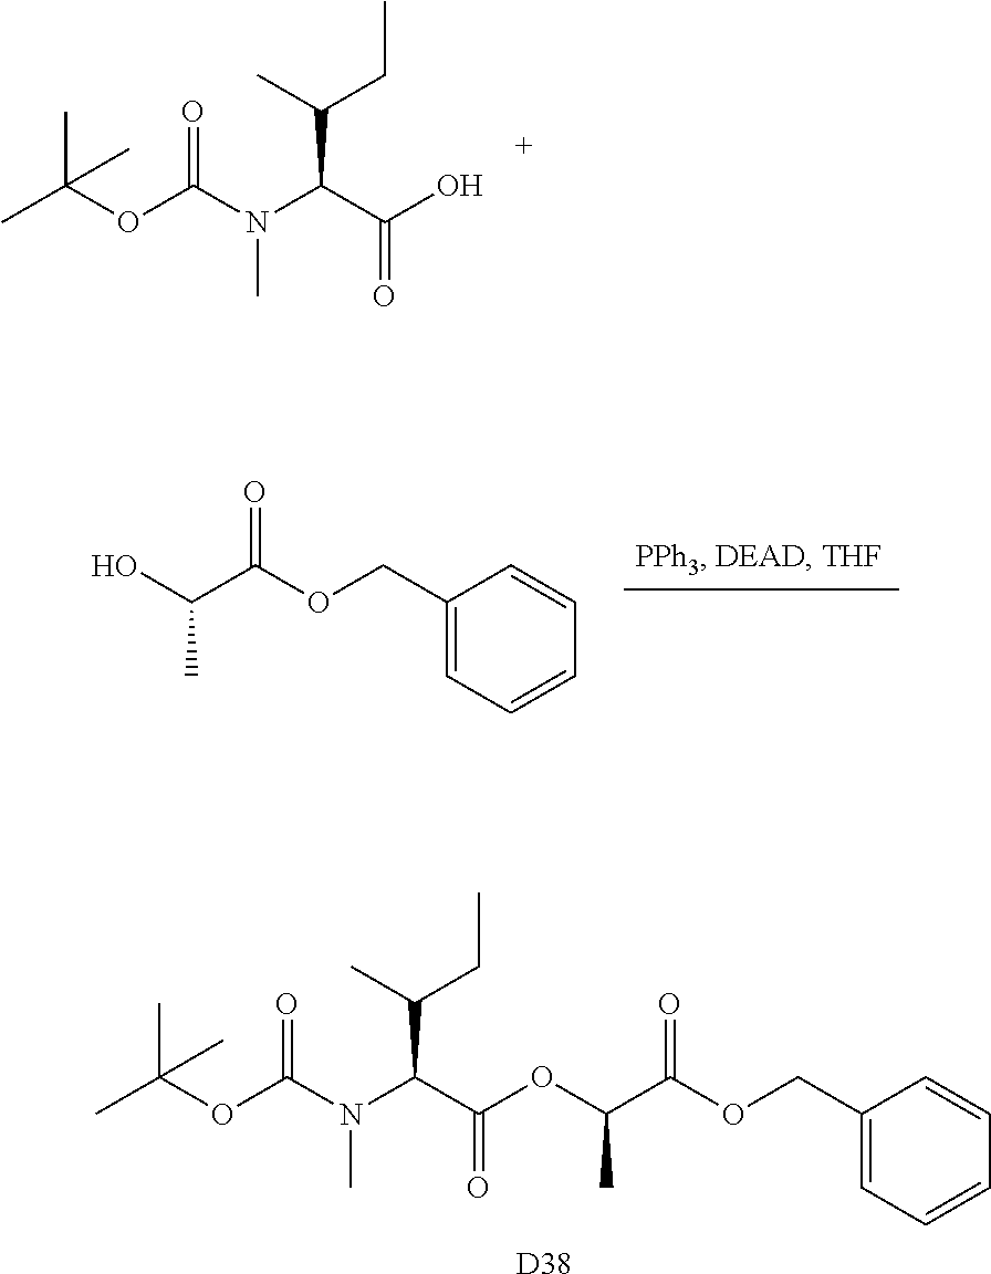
CC(OC(N(C(C(O)=O)C(CC)C)C)=O)(C)C.C1(COC(C(O)C)=O)=CC=CC=C1.CC(OC(N(C(C(=O)OC(C(OCC1=CC=CC=C1)=O)C)C(CC)C)C)=O)(C)C.[D38]
